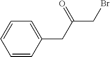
C1=CC(CC(CBr)=O)=CC=C1
